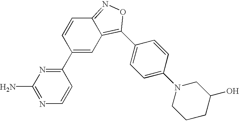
C1(C2=NC(N)=NC=C2)=CC2=C(C3=CC=C(N4CCCC(O)C4)C=C3)ON=C2C=C1
